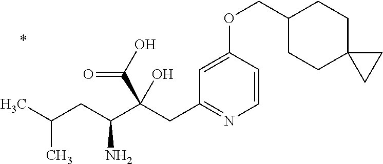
C1=CC(OCC2CCC3(CC2)CC3)=CC(CC(C(CC(C)C)N)(C(O)=O)O)=N1
